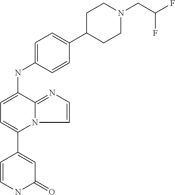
N(C1=CC=C(C2=CC(=O)NC=C2)N2C1=NC=C2)C1=CC=C(C2CCN(CC(F)F)CC2)C=C1
